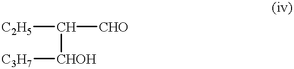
[C2H5]C([CHO])[CHOH][C3H7]
